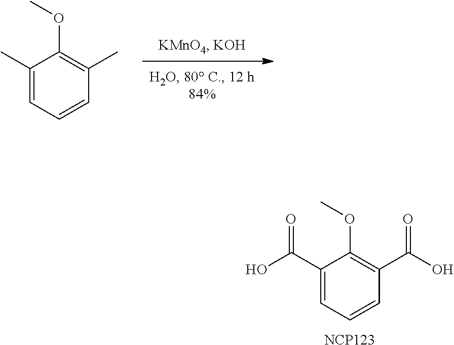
C1(C)=CC=CC(C)=C1OC.C1(C(O)=O)=CC=CC(C(O)=O)=C1OC.[NCP123]
